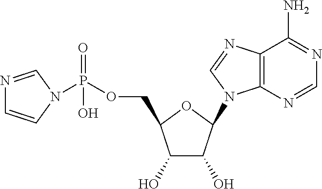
C1(O)C(O)C(N2C3=C(C(N)=NC=N3)N=C2)OC1COP(=O)(O)N1C=CN=C1
